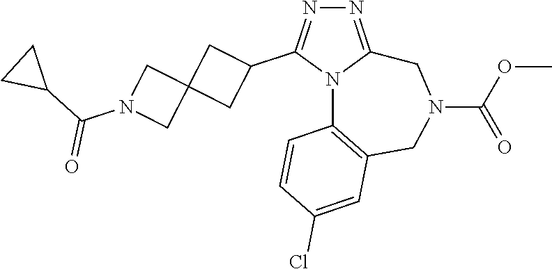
N1=C2N(C(C3CC4(C3)CN(C(C3CC3)=O)C4)=N1)C1=C(CN(C(=O)OC)C2)C=C(Cl)C=C1
